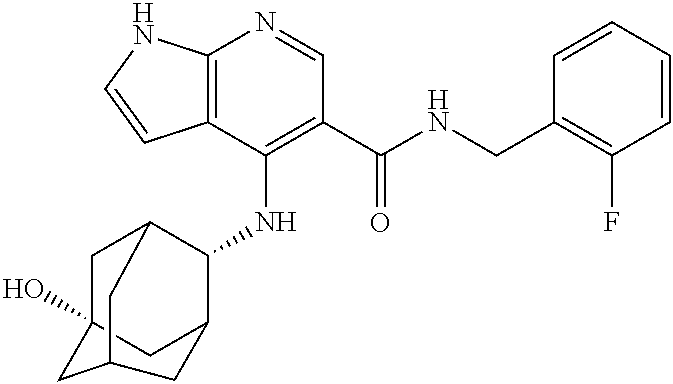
C12=C(C(NC3C4CC5(O)CC3CC(C5)C4)=C(C(NCC3=C(F)C=CC=C3)=O)C=N1)C=CN2
